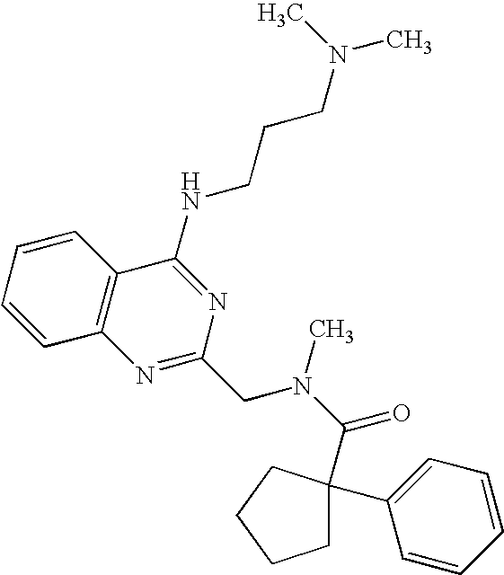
C1=CC=CC2=C1N=C(CN(C(=O)C1(C3=CC=CC=C3)CCCC1)C)N=C2NCCCN(C)C
